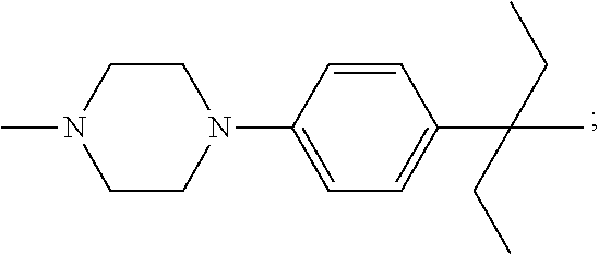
C1CN(C2=CC=C(C(CC)(CC)C)C=C2)CCN1C
